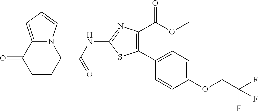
C1CC(C(NC2=NC(C(OC)=O)=C(C3=CC=C(OCC(F)(F)F)C=C3)S2)=O)N2C(=CC=C2)C1=O
